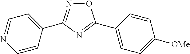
O1N=C(C2=CC=NC=C2)N=C1C1=CC=C([OMe])C=C1
